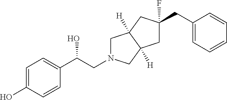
C1=C(O)C=CC(C(CN2CC3([H])C([H])(C2)CC(CC2=CC=CC=C2)(F)C3)O)=C1
